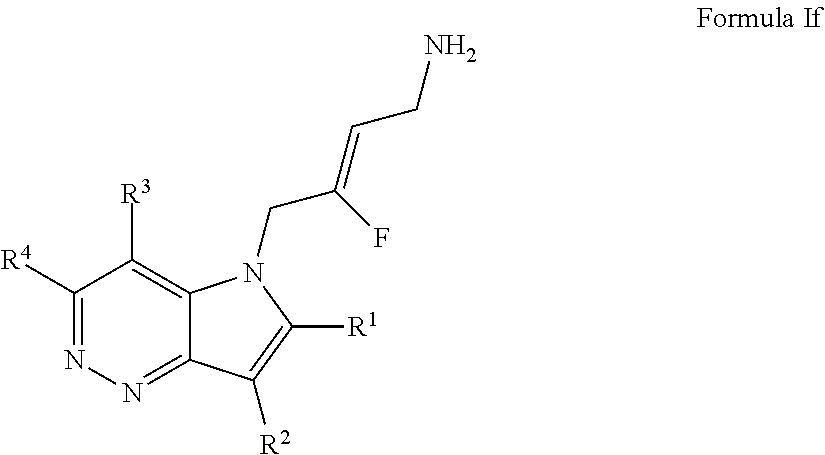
C1([R4])=NN=C2C(=C1[R3])N(CC(=CCN)F)C([R1])=C2[R2]
